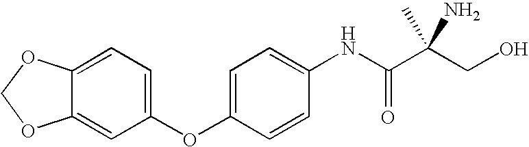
C1=C2C(=CC(OC3=CC=C(NC(C(CO)(C)N)=O)C=C3)=C1)OCO2
